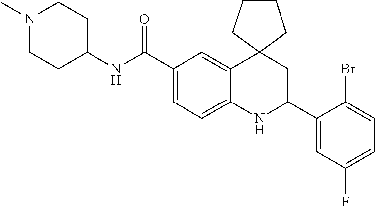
C1(C(NC2CCN(C)CC2)=O)=CC=C2C(=C1)C1(CC(C3=CC(F)=CC=C3Br)N2)CCCC1
